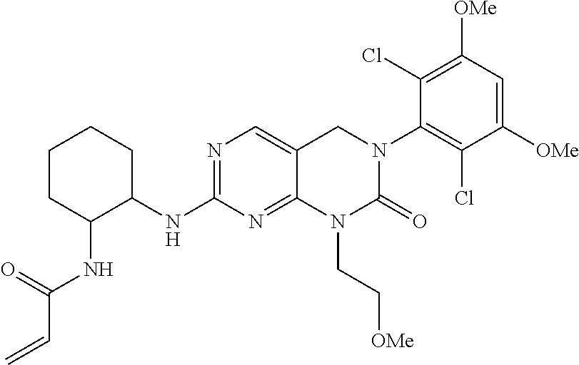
N1=C(NC2CCCCC2NC(C=C)=O)N=C2C(=C1)CN(C1=C(Cl)C([OMe])=CC([OMe])=C1Cl)C(=O)N2CC[OMe]
